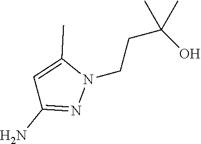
N1(CCC(O)(C)C)C(C)=CC(N)=N1
